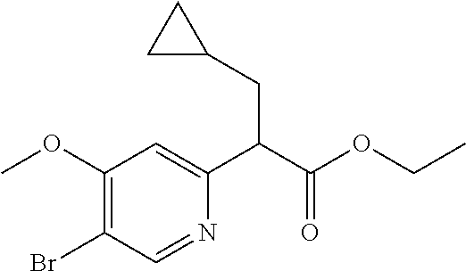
C1(OC)=C(Br)C=NC(C(C(OCC)=O)CC2CC2)=C1
